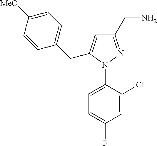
C1=C(N2N=C(CN)C=C2CC2=CC=C([MeO])C=C2)C(Cl)=CC(F)=C1
